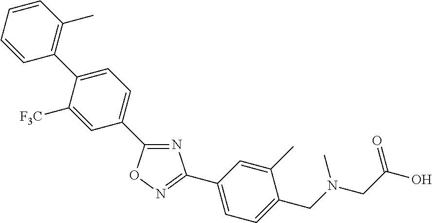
C1(C2=CC=C(C3=C(C)C=CC=C3)C([F3C])=C2)=NC(C2=CC=C(CN(CC(O)=O)C)C(C)=C2)=NO1
